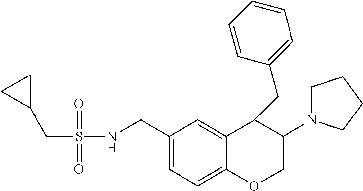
C(S(NCC1=CC=C2C(=C1)C(CC1=CC=CC=C1)C(N1CCCC1)CO2)(=O)=O)C1CC1
